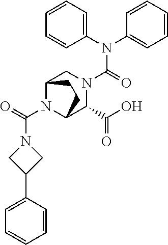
N1(C(N2C3C(C(O)=O)N(C(=O)N(C4=CC=CC=C4)C4=CC=CC=C4)CC2CC3)=O)CC(C2=CC=CC=C2)C1
